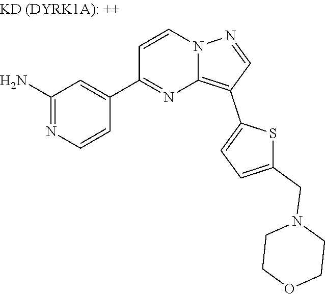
C1(N)=NC=CC(C2=NC3=C(C4=CC=C(CN5CCOCC5)S4)C=NN3C=C2)=C1
